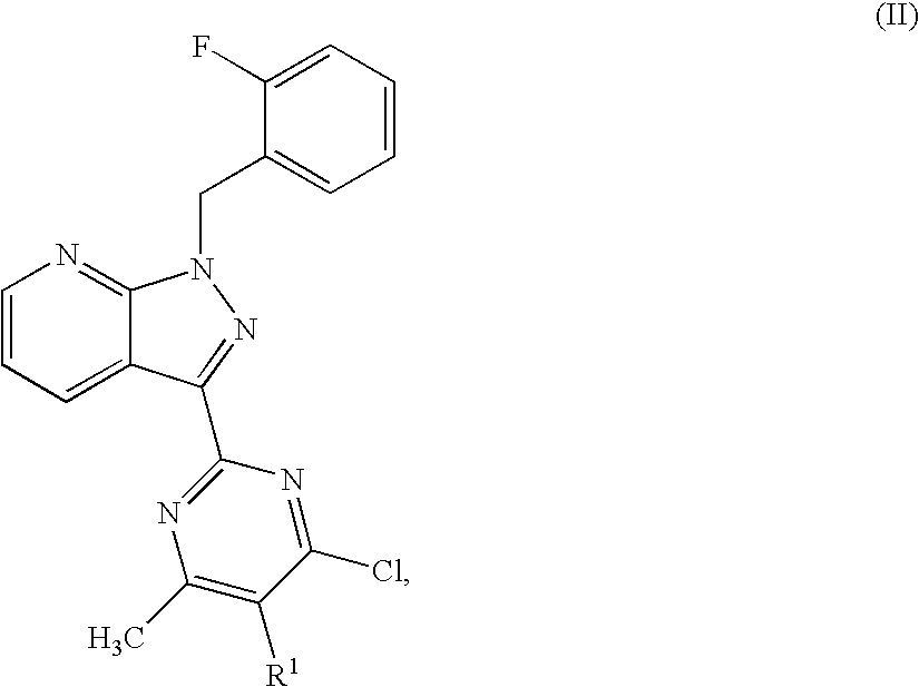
C1=CC=C2C(=N1)N(CC1=CC=CC=C1F)N=C2C1=NC(C)=C([R1])C(Cl)=N1
